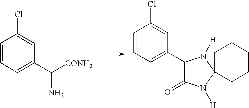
C1=CC=C(C([CONH2])N)C=C1Cl.C1=CC=C(C2C(=O)N([H])C3(N2[H])CCCCC3)C=C1Cl
